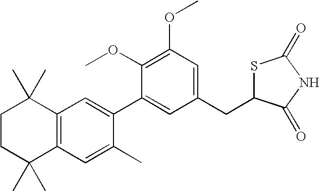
C1CC(C)(C)C2=C(C1(C)C)C=C(C1=CC(CC3SC(=O)NC3=O)=CC(OC)=C1OC)C(C)=C2
